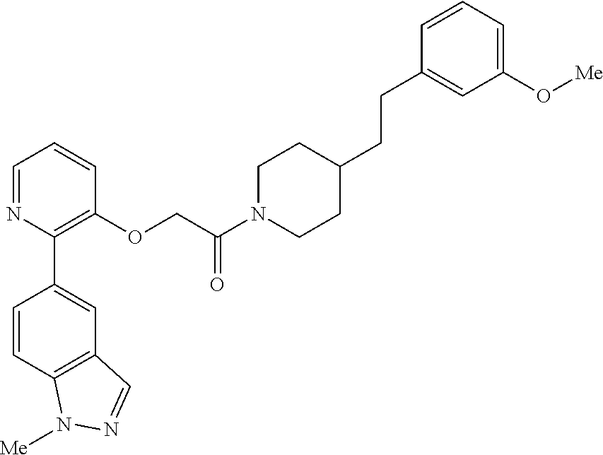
C1=NC(C2=CC3=C(C=C2)N([Me])N=C3)=C(OCC(N2CCC(CCC3=CC(O[Me])=CC=C3)CC2)=O)C=C1
